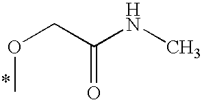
CNC(COC)=O
